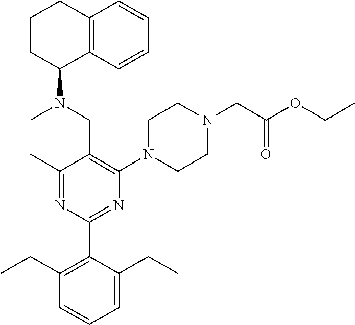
C1(C)=NC(C2=C(CC)C=CC=C2CC)=NC(N2CCN(CC(OCC)=O)CC2)=C1CN(C)C1C2=C(CCC1)C=CC=C2
